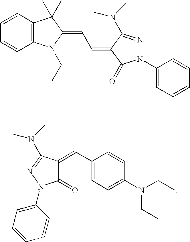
C1(N2C(=O)C(=CC3=CC=C(N(CC)CC)C=C3)C(N(C)C)=N2)=CC=CC=C1.C12=C(C=CC=C1)C(C)(C)C(=CC=C1C(N(C)C)=NN(C3=CC=CC=C3)C1=O)N2CC
